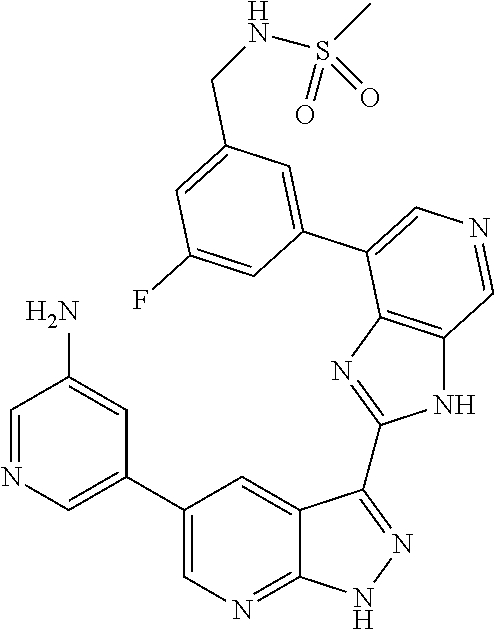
C1=C(C2=CN=CC3=C2N=C(C2=NNC4=NC=C(C5=CN=CC(N)=C5)C=C42)N3)C=C(F)C=C1CNS(=O)(C)=O
